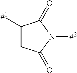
C1([#1])C(=O)N([#2])C(=O)C1
